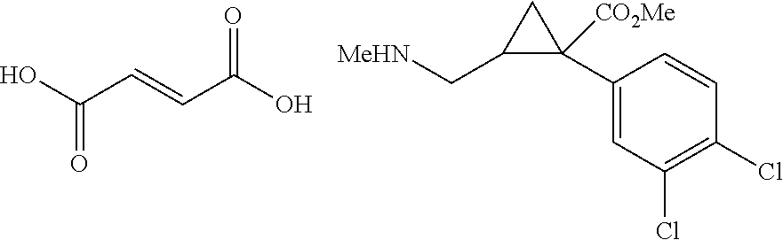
C1(C2([CO2Me])C(C[MeHN])C2)=CC(Cl)=C(Cl)C=C1.OC(C=CC(O)=O)=O
